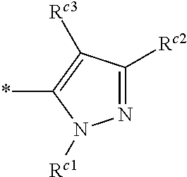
N1=C([Rc2])C([Rc3])=C(*)N1[Rc1]
